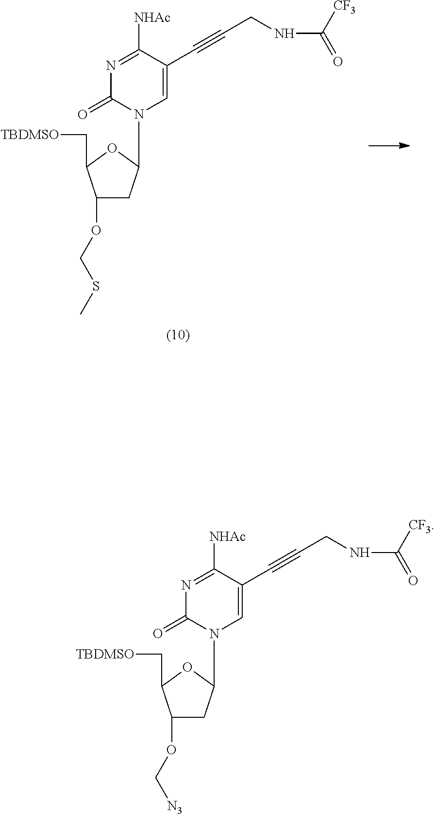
C1(OCSC)CC(N2C=C(C#CCNC(=O)[CF3])C([NHAc])=NC2=O)OC1C[TBDMSO].C1(OC[N3])CC(N2C=C(C#CCNC(=O)[CF3])C([NHAc])=NC2=O)OC1C[TBDMSO]
